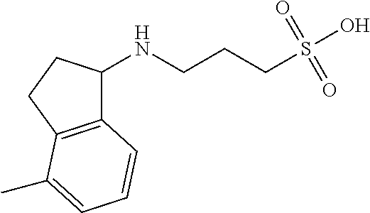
C12=C(CCC1NCCCS(O)(=O)=O)C(C)=CC=C2
